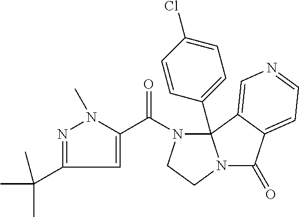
C1(C(C)(C)C)=NN(C)C(C(N2CCN3C(=O)C4=CC=NC=C4C23C2=CC=C(Cl)C=C2)=O)=C1
